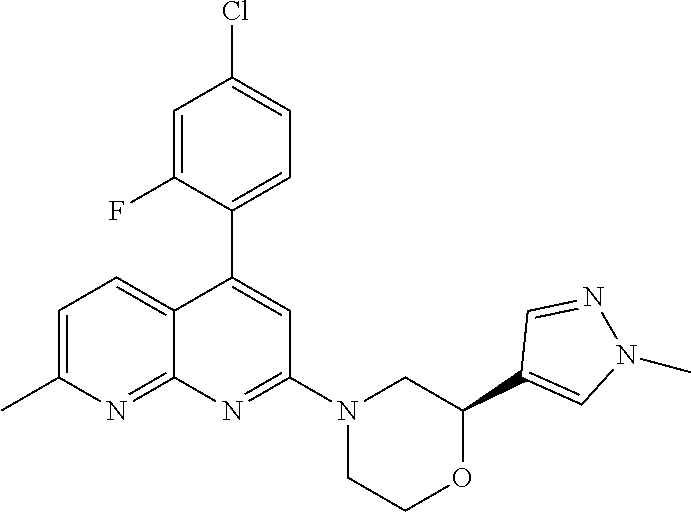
C1(C2=CC(N3CCOC(C4=CN(C)N=C4)C3)=NC3=NC(C)=CC=C23)=CC=C(Cl)C=C1F
